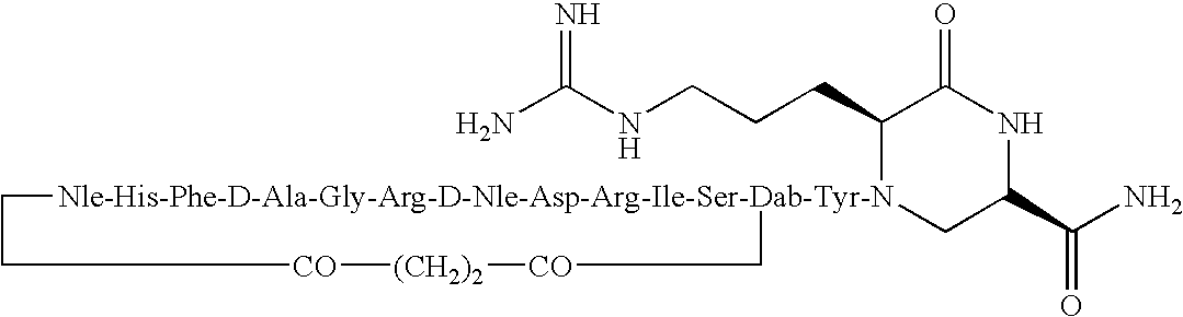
NC(NCCCC1[Nle-His-Phe-D-Ala-Gly-Arg-D-Nle-Asp-Arg-Ile-Ser-Dab-Tyr-N]2(CC(C(N)=O)NC1=O)CC[CO][(CH2)2][CO]C2)=N
